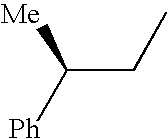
C(CC)([Ph])[Me]
